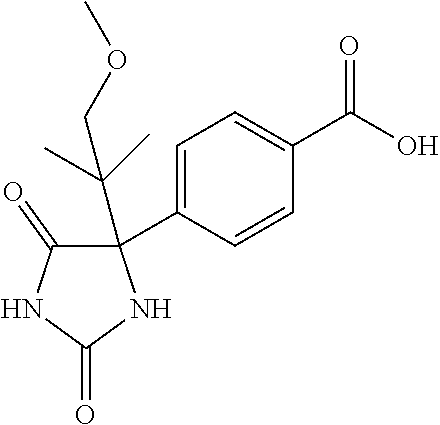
C1=C(C2(C(COC)(C)C)C(=O)NC(=O)N2)C=CC(C(O)=O)=C1
